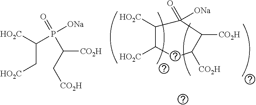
C1([HO2C])C([HO2C])CC([CO2H])C([CO2H])C1(=O)[ONa].C(C[HO2C])([HO2C])P([ONa])(=O)C(C[CO2H])[CO2H]
